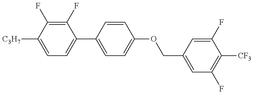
C1=C([C3H7])C(F)=C(F)C(C2=CC=C(OCC3=CC(F)=C([CF3])C(F)=C3)C=C2)=C1
